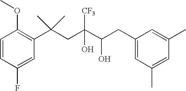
C1(F)=CC(C(CC(C(CC2=CC(C)=CC(C)=C2)O)(O)[CF3])(C)C)=C(OC)C=C1
